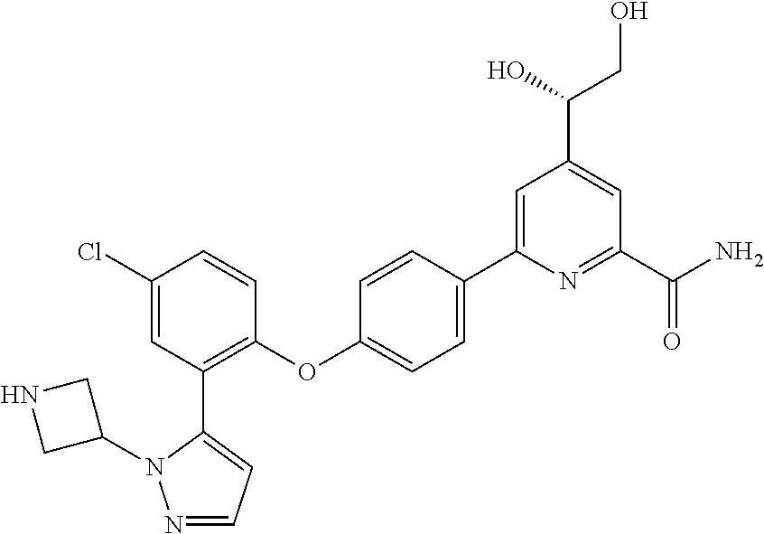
C1(OC2=CC=C(C3=CC(C(O)CO)=CC(C(N)=O)=N3)C=C2)=C(C2=CC=NN2C2CNC2)C=C(Cl)C=C1
